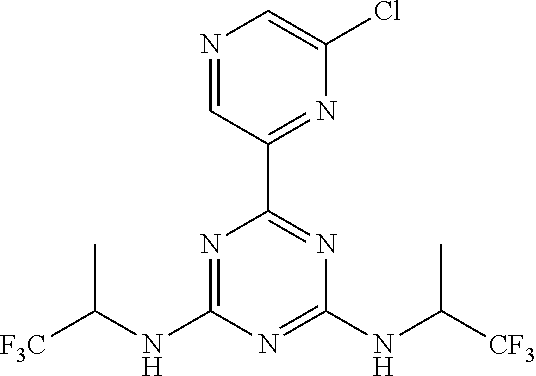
C(NC1=NC(C2=NC(Cl)=CN=C2)=NC(NC([CF3])C)=N1)(C)[F3C]
